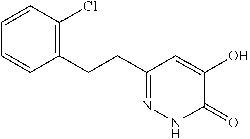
C1(CCC2=NNC(=O)C(O)=C2)=C(Cl)C=CC=C1
